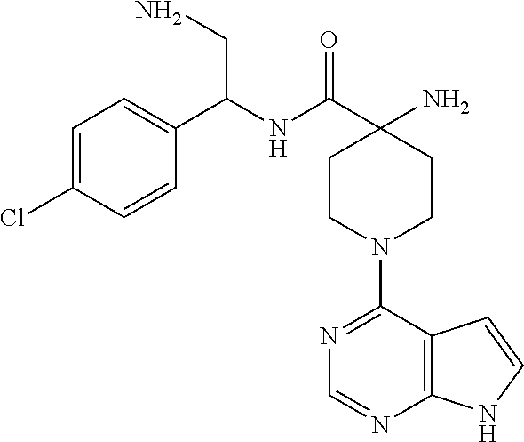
C1=C(Cl)C=CC(C(NC(C2(N)CCN(C3=NC=NC4=C3C=CN4)CC2)=O)CN)=C1
